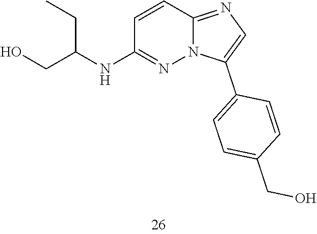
N(C1=NN2C(=NC=C2C2=CC=C(CO)C=C2)C=C1)C(CO)CC
